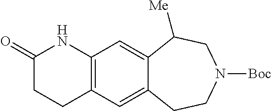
C1(=O)CCC2=C(N1)C=C1C(=C2)CCN([Boc])CC1[Me]
